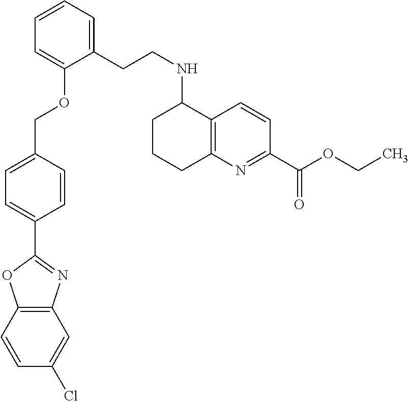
C1=CC2=C(C=C1Cl)N=C(C1=CC=C(COC3=CC=CC=C3CCNC3C4=C(N=C(C(OCC)=O)C=C4)CCC3)C=C1)O2
